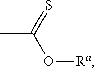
CC(=S)O[Ra]
